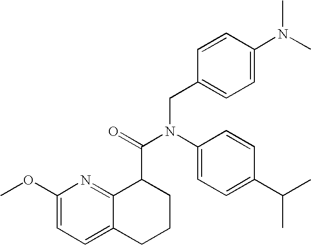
C1(OC)=CC=C2C(=N1)C(C(=O)N(C1=CC=C(C(C)C)C=C1)CC1=CC=C(N(C)C)C=C1)CCC2
